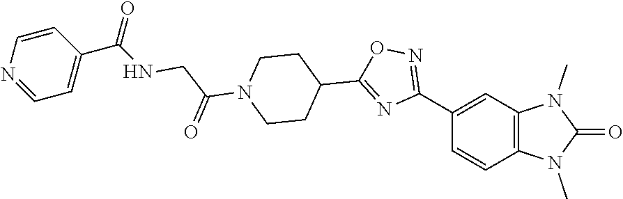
C1(C2=NOC(C3CCN(C(CNC(C4=CC=NC=C4)=O)=O)CC3)=N2)=CC2=C(C=C1)N(C)C(=O)N2C
